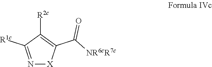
N1=C([R1c])C([R2c])=C(C([NR6cR7c])=O)[X]1
